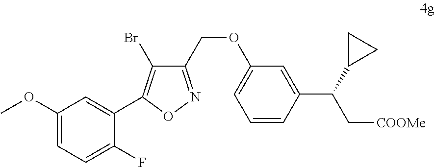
C1(COC2=CC=CC(C(C3CC3)C[COOMe])=C2)=NOC(C2=CC(OC)=CC=C2F)=C1Br
